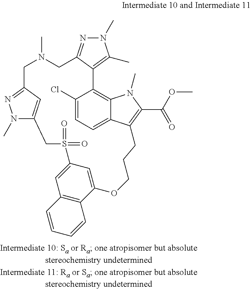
C1(Cl)=CC=C2C3=C1C1=C(C)N(C)N=C1CN(C)CC1=NN(C)C(=C1)CS(=O)(=O)C1=CC4=C(C(=C1)OCCCC2=C(C(=O)OC)N3C)C=CC=C4
